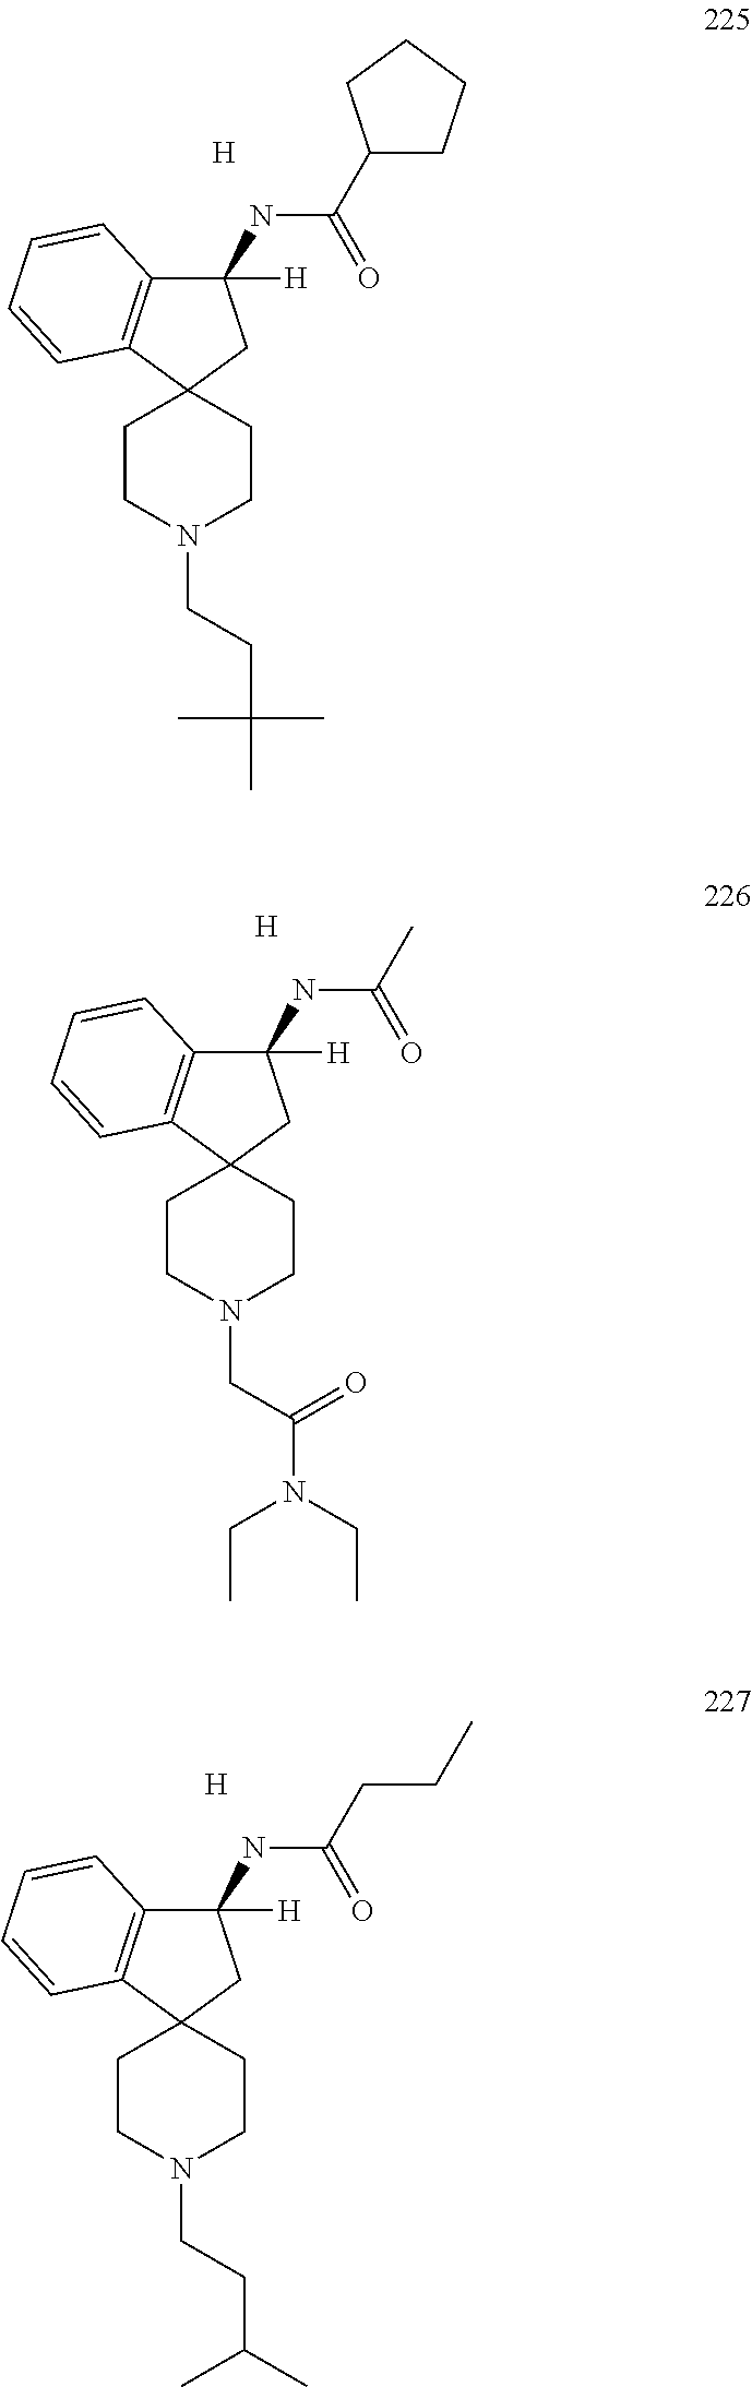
[H].C12(CCN(CC(N(CC)CC)=O)CC1)CC([H])(NC(C)=O)C1=C2C=CC=C1.[H].C12(CCN(CCC(C)C)CC1)CC([H])(NC(CCC)=O)C1=C2C=CC=C1.C12(CCN(CCC(C)(C)C)CC1)CC([H])(NC(C1CCCC1)=O)C1=C2C=CC=C1.[H]
